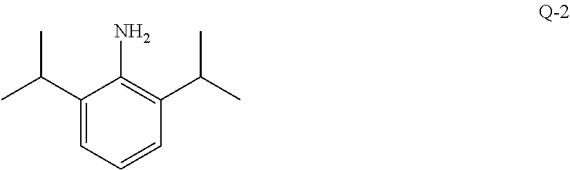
C1(C(C)C)=CC=CC(C(C)C)=C1N
